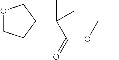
O1CCC(C(C)(C(=O)OCC)C)C1
